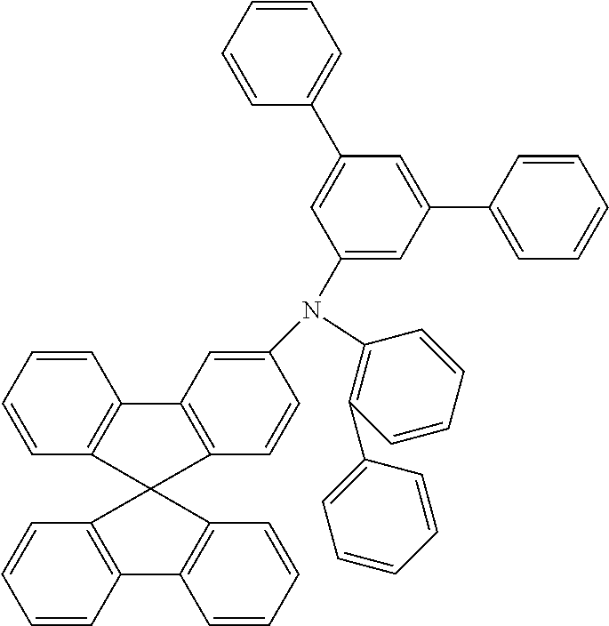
C1=CC(C2=CC=CC=C2)=C(N(C2=CC(C3=CC=CC=C3)=CC(C3=CC=CC=C3)=C2)C2=CC3=C(C=C2)C2(C4=C3C=CC=C4)C3=C(C=CC=C3)C3=C2C=CC=C3)C=C1
